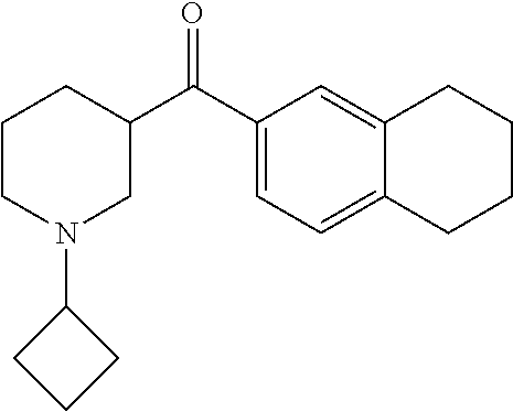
C1CN(C2CCC2)CC(C(C2=CC=C3C(=C2)CCCC3)=O)C1
